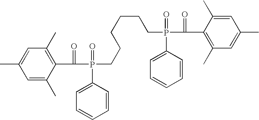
C1=C(C)C(C(P(CCCCCCP(C(C2=C(C)C=C(C)C=C2C)=O)(=O)C2=CC=CC=C2)(=O)C2=CC=CC=C2)=O)=C(C)C=C1C
